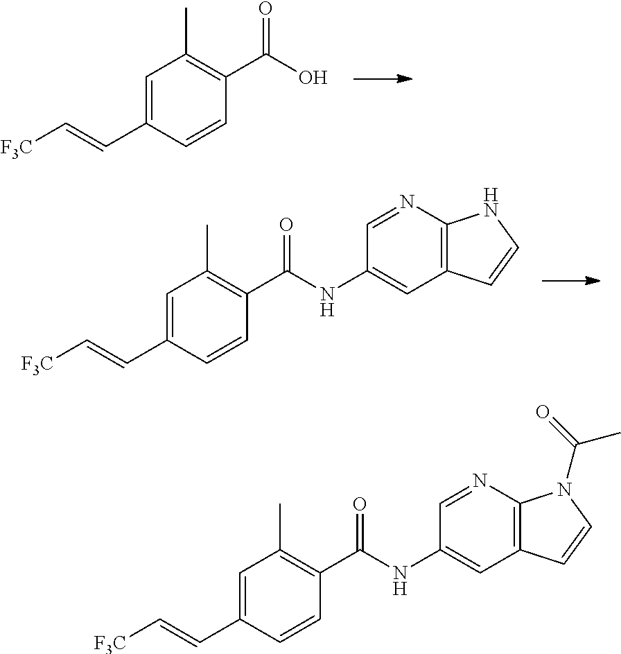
C1=C(C=C[F3C])C=CC(C(O)=O)=C1C.C1=C(C=C[F3C])C=CC(C(NC2=CC3=C(N=C2)NC=C3)=O)=C1C.C1=C(C=C[F3C])C=CC(C(NC2=CC3=C(N=C2)N(C(=O)C)C=C3)=O)=C1C
